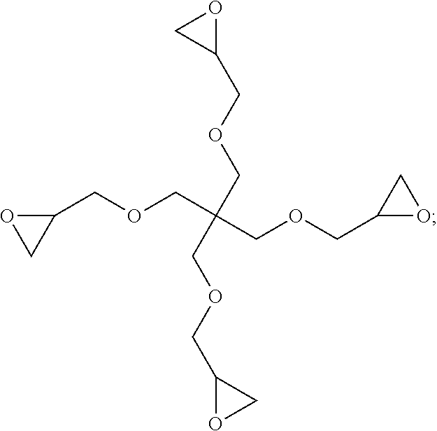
C1(COCC(COCC2OC2)(COCC2OC2)COCC2OC2)OC1
